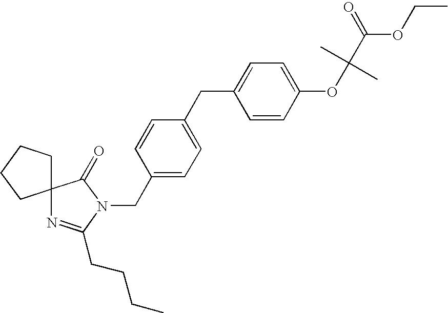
C1=CC(CN2C(CCCC)=NC3(C2=O)CCCC3)=CC=C1CC1=CC=C(OC(C(OCC)=O)(C)C)C=C1
